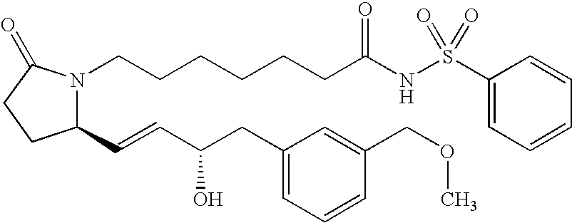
C1(C=CC(CC2=CC=CC(COC)=C2)O)N(CCCCCCC(NS(C2=CC=CC=C2)(=O)=O)=O)C(=O)CC1
